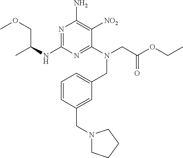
N1=C(NC(C)COC)N=C(N(CC(OCC)=O)CC2=CC=CC(CN3CCCC3)=C2)C([NO2])=C1N
